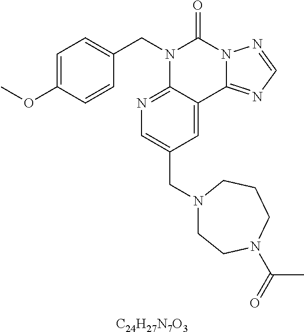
[C24H27N7O3].C1=C(OC)C=CC(CN2C3=NC=C(CN4CCN(C(=O)C)CCC4)C=C3C3=NC=NN3C2=O)=C1
